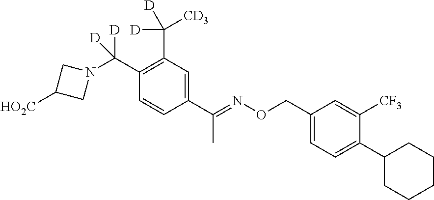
C1(C(N2CC([HO2C])C2)([D])[D])=C(C([CD3])([D])[D])C=C(C(=NOCC2=CC=C(C3CCCCC3)C([CF3])=C2)C)C=C1
